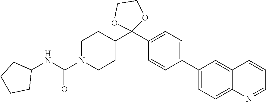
C1=C(C2=CC=C(C3(C4CCN(C(NC5CCCC5)=O)CC4)OCCO3)C=C2)C=C2C=CC=NC2=C1
